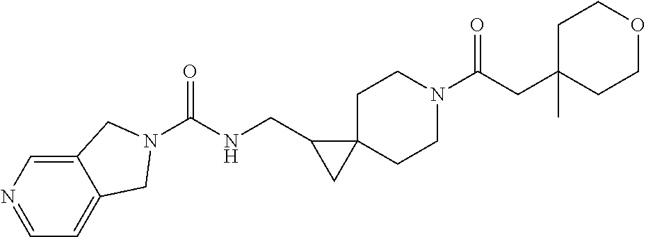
C12=CN=CC=C1CN(C(NCC1CC13CCN(C(CC1(C)CCOCC1)=O)CC3)=O)C2
